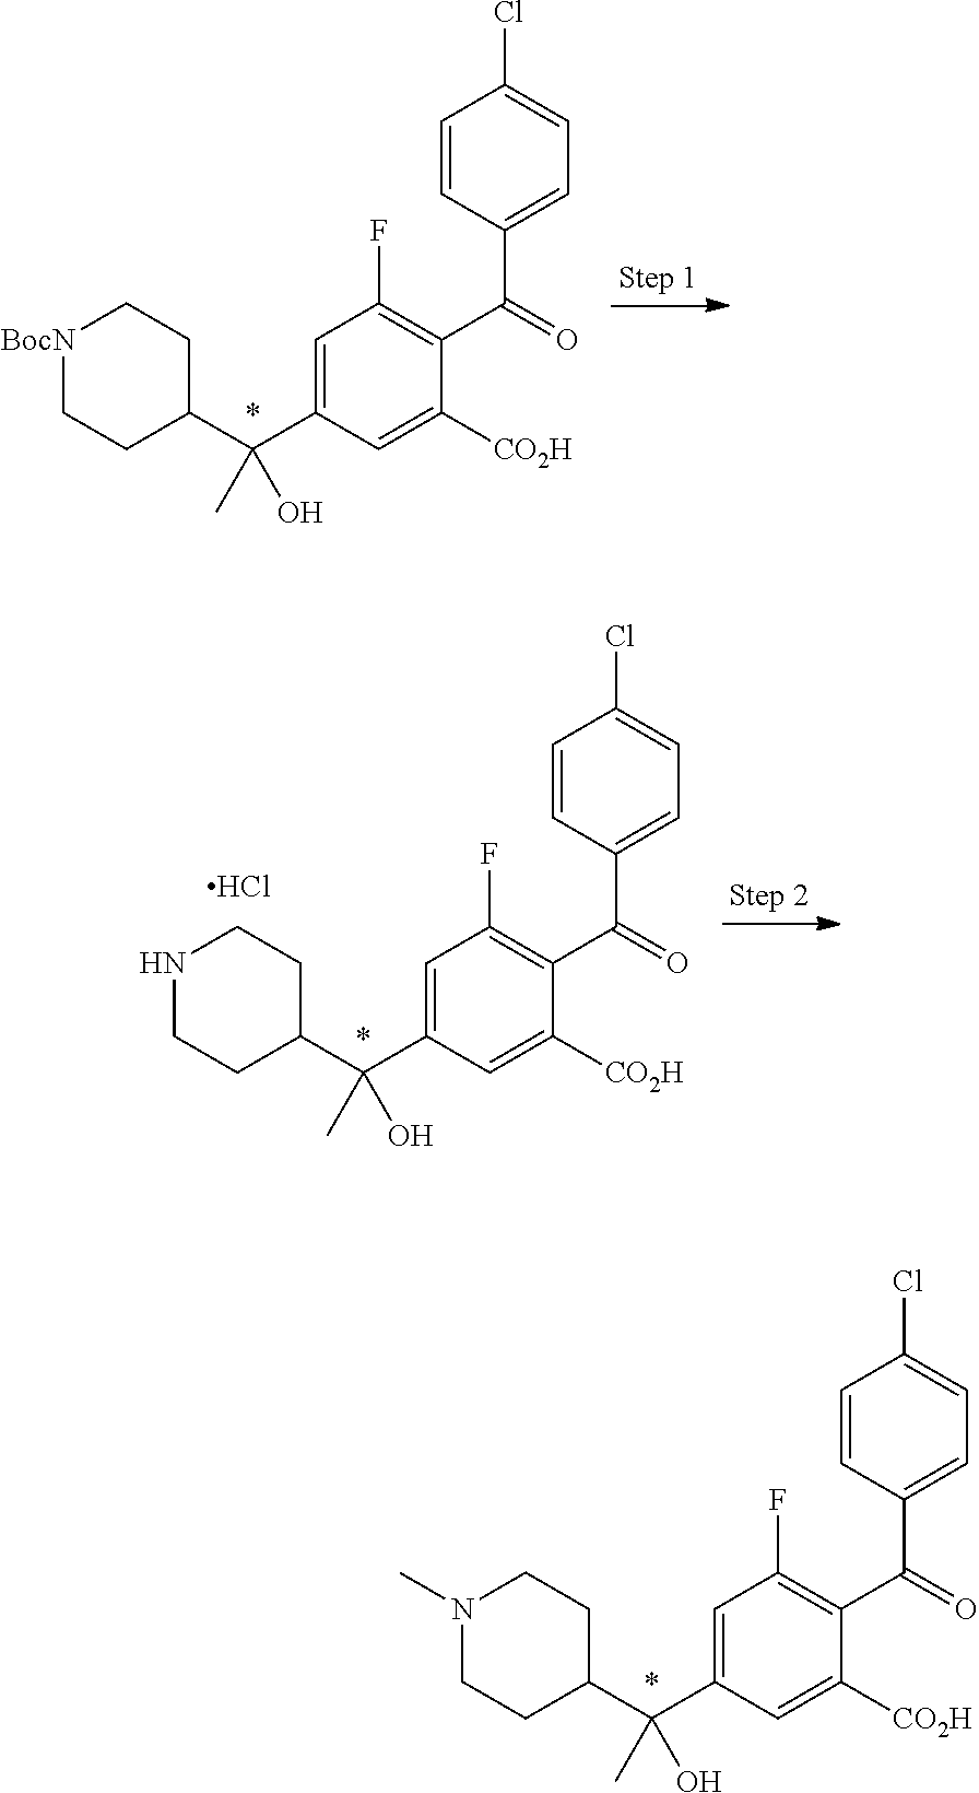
N1(C)CCC(C(C2=CC(F)=C(C(=O)C3=CC=C(Cl)C=C3)C([CO2H])=C2)(C)O)CC1.[BocN]1CCC(C(C2=CC(F)=C(C(=O)C3=CC=C(Cl)C=C3)C([CO2H])=C2)(C)O)CC1.N1CCC(C(C2=CC(F)=C(C(=O)C3=CC=C(Cl)C=C3)C([CO2H])=C2)(C)O)CC1.Cl
